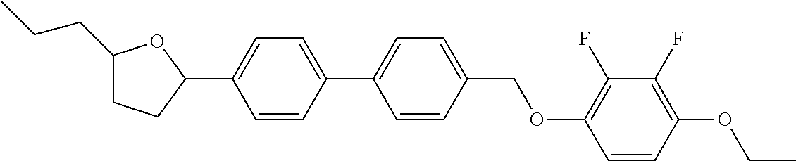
C1(CCC)CCC(C2=CC=C(C3=CC=C(COC4=C(F)C(F)=C(OCC)C=C4)C=C3)C=C2)O1
